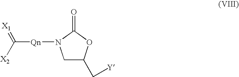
C1C(C[Y])OC(=O)N1[Qn]C([X2])=[X1]
